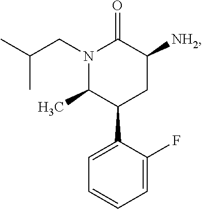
[NH2]C1C(=O)N(CC(C)C)C(C)C(C2=CC=CC=C2F)C1
